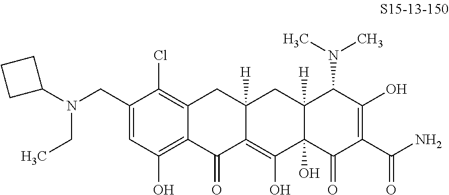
C1(CN(CC)C2CCC2)=CC(O)=C2C(=C1Cl)CC1([H])C(=C(O)C3(O)C([H])(C1)C(N(C)C)C(O)=C(C(N)=O)C3=O)C2=O
